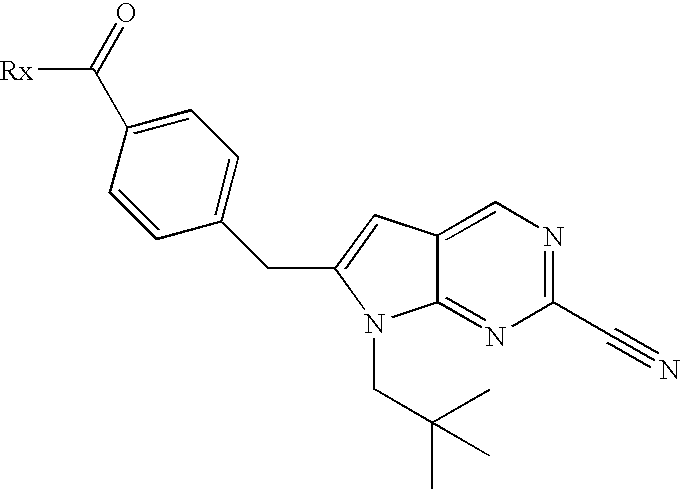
[Rx]C(=O)C1=CC=C(CC2=CC3=CN=C(C#N)N=C3N2CC(C)(C)C)C=C1
